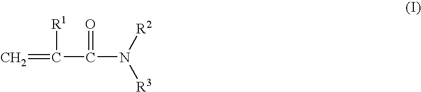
C=C(C(N([R3])[R2])=O)[R1]
